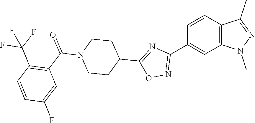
C1=CC(C2=NOC(C3CCN(C(C4=C(C(F)(F)F)C=CC(F)=C4)=O)CC3)=N2)=CC2=C1C(C)=NN2C
